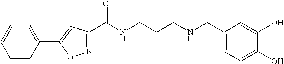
C1=CC(C2=CC(C(NCCCNCC3=CC=C(O)C(O)=C3)=O)=NO2)=CC=C1
